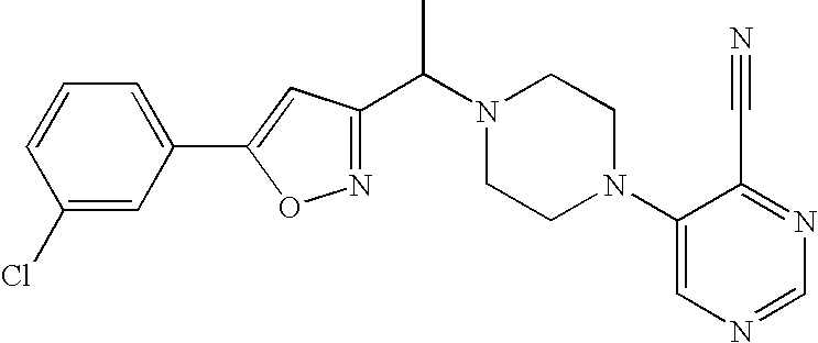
C1(Cl)=CC(C2=CC(C(N3CCN(C4=CN=CN=C4C#N)CC3)C)=NO2)=CC=C1
